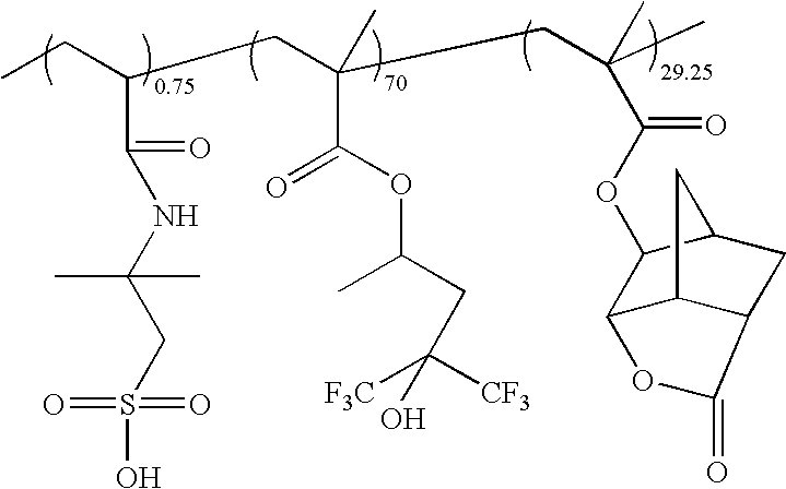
CCC(CC(CC(C)(C)C(OC1C2C3C(CC1C3)C(=O)O2)=O)(C)C(OC(CC([CF3])([F3C])O)C)=O)C(NC(CS(O)(=O)=O)(C)C)=O
